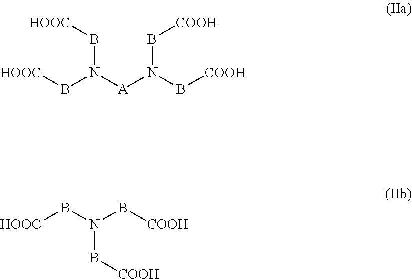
B(N([A]N(B[COOH])B[COOH])B[HOOC])[HOOC].[HOOC]BN(B[COOH])B[COOH]
